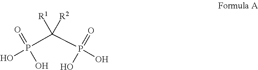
OP(=O)(O)C(P(=O)(O)O)([R2])[R1]
